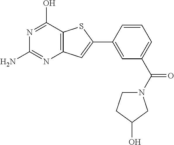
C1(N)=NC2=C(C(O)=N1)SC(C1=CC(C(N3CCC(O)C3)=O)=CC=C1)=C2
